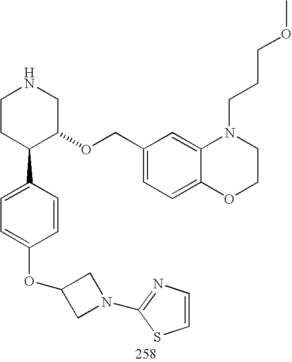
C1CC(C2=CC=C(OC3CN(C4=NC=CS4)C3)C=C2)C(OCC2=CC=C3C(=C2)N(CCCOC)CCO3)CN1
